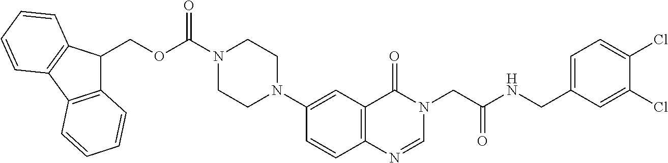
C1=CC2=C(C=C1N1CCN(C(OCC3C4=C(C5=C3C=CC=C5)C=CC=C4)=O)CC1)C(=O)N(CC(NCC1=CC=C(Cl)C(Cl)=C1)=O)C=N2
